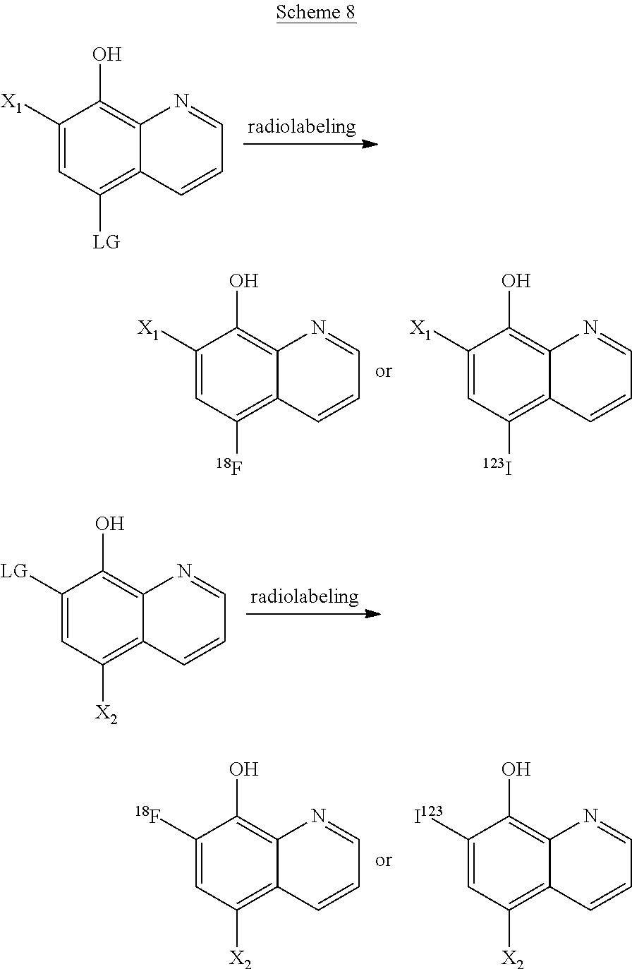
C1([X1])=CC([LG])=C2C(=C1O)N=CC=C2.C1([X1])=CC([18F])=C2C(=C1O)N=CC=C2.C1([X1])=CC([123I])=C2C(=C1O)N=CC=C2.C1([LG])=CC([X2])=C2C(=C1O)N=CC=C2.C1([18F])=CC([X2])=C2C(=C1O)N=CC=C2.C1([I123])=CC([X2])=C2C(=C1O)N=CC=C2
